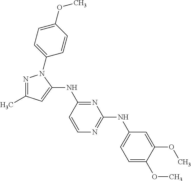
N1=C(C)C=C(NC2=NC(NC3=CC=C(OC)C(OC)=C3)=NC=C2)N1C1=CC=C(OC)C=C1
